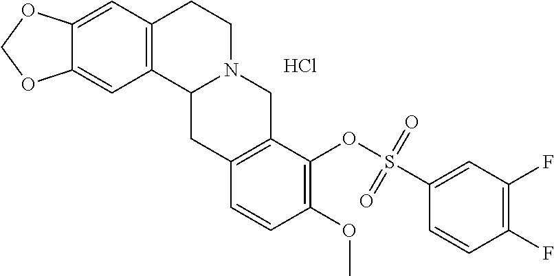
C12=CC3=C(C=C1OCO2)CCN1C3CC2=C(C1)C(OS(C1=CC(F)=C(F)C=C1)(=O)=O)=C(OC)C=C2.Cl
